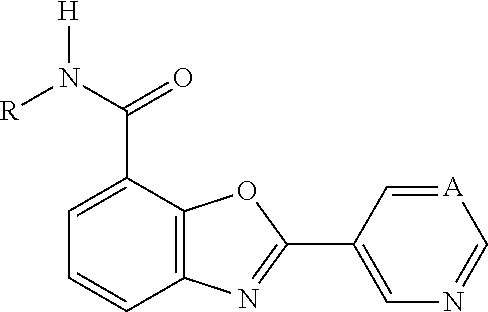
C1=C(C(N([R])[H])=O)C2=C(C=C1)N=C(C1=CN=C[A]=C1)O2
